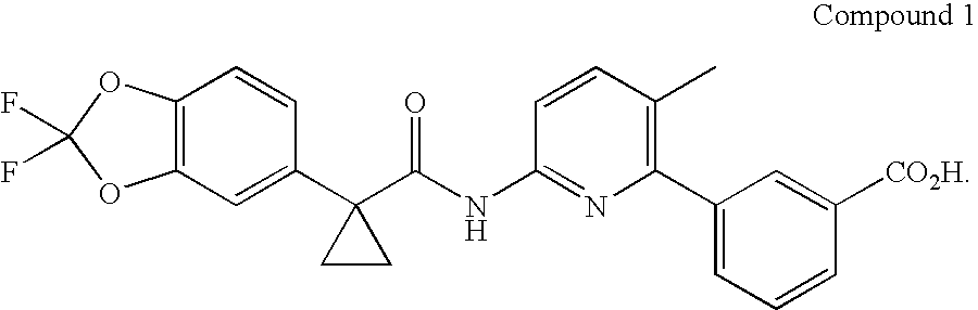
C12=C(C=C(C3(C(NC4=NC(C5=CC=CC([CO2H])=C5)=C(C)C=C4)=O)CC3)C=C1)OC(F)(F)O2
